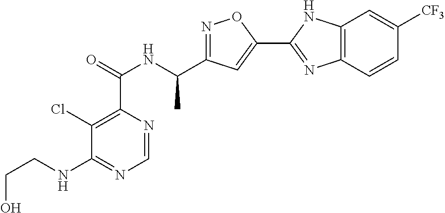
C1=NC(C(=O)NC(C2=NOC(C3=NC4=C(N3)C=C([CF3])C=C4)=C2)C)=C(Cl)C(NCCO)=N1
